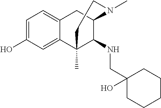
C1=C(O)C=C2C(=C1)CC1C(NCC3(O)CCCCC3)C2(C)CCN1C
